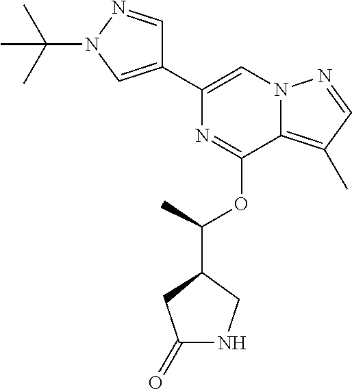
N1=C(OC(C)C2CNC(=O)C2)C2=C(C)C=NN2C=C1C1=CN(C(C)(C)C)N=C1
